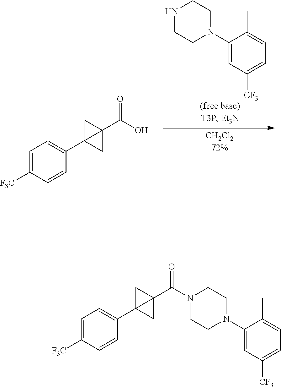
C1=C([F3C])C=CC(C23CC2(C(O)=O)C3)=C1.C1(N2CCNCC2)=CC([CF3])=CC=C1C.C1=C([F3C])C=CC(C23CC2(C(N2CCN(C4=CC([CF3])=CC=C4C)CC2)=O)C3)=C1
